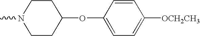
CN1CCC(OC2=CC=C([OCH2CH3])C=C2)CC1
